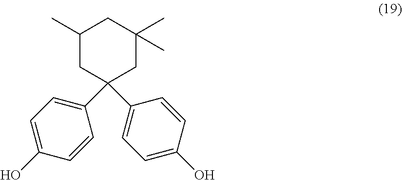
C1C(C)CC(C2=CC=C(O)C=C2)(C2=CC=C(O)C=C2)CC1(C)C
